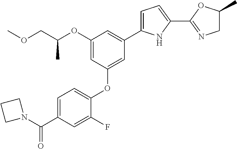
O(CC(OC1=CC(OC2=CC=C(C(N3CCC3)=O)C=C2F)=CC(C2=CC=C(C3=NCC(C)O3)N2)=C1)C)C
